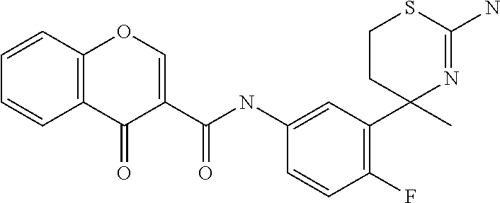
C1(C(NC2=CC(C3(C)N=C(N)SCC3)=C(F)C=C2)=O)=COC2=C(C1=O)C=CC=C2
